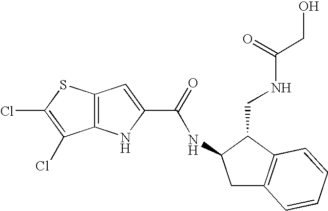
C12=C(NC(C(=O)NC3CC4=C(C3CNC(CO)=O)C=CC=C4)=C1)C(Cl)=C(Cl)S2
